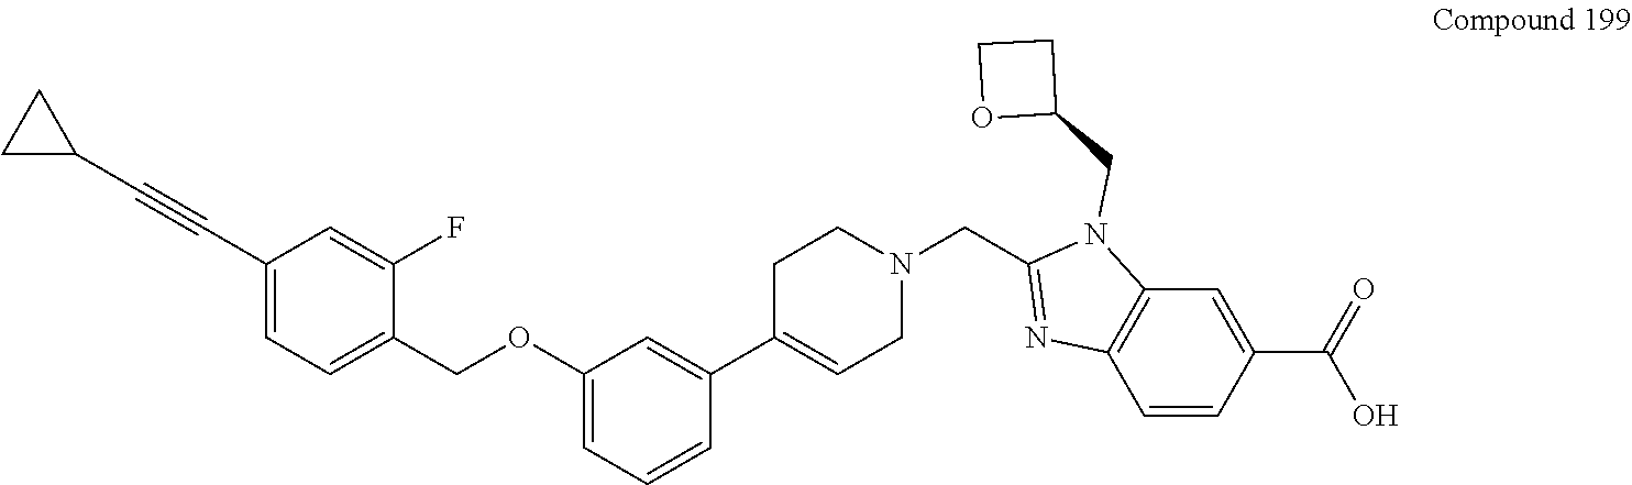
C1(COC2=CC=CC(C3=CCN(CC4=NC5=C(N4CC4CCO4)C=C(C(=O)O)C=C5)CC3)=C2)=CC=C(C#CC2CC2)C=C1F
